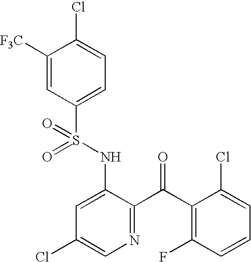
C1([F3C])=CC(S(NC2=CC(Cl)=CN=C2C(C2=C(F)C=CC=C2Cl)=O)(=O)=O)=CC=C1Cl
